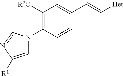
C1(N2C=C([R1])N=C2)=C([R2O])C=C(C=C[Het])C=C1
